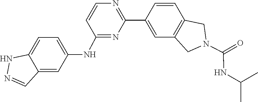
C1=CC2=C(C=C1C1=NC=CC(NC3=CC=C4C(=C3)C=NN4)=N1)CN(C(=O)NC(C)C)C2
